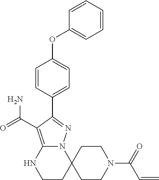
C1=CC=C(OC2=CC=C(C3=NN4C(=C3C(=O)N)NCCC43CCN(C(C=C)=O)CC3)C=C2)C=C1
